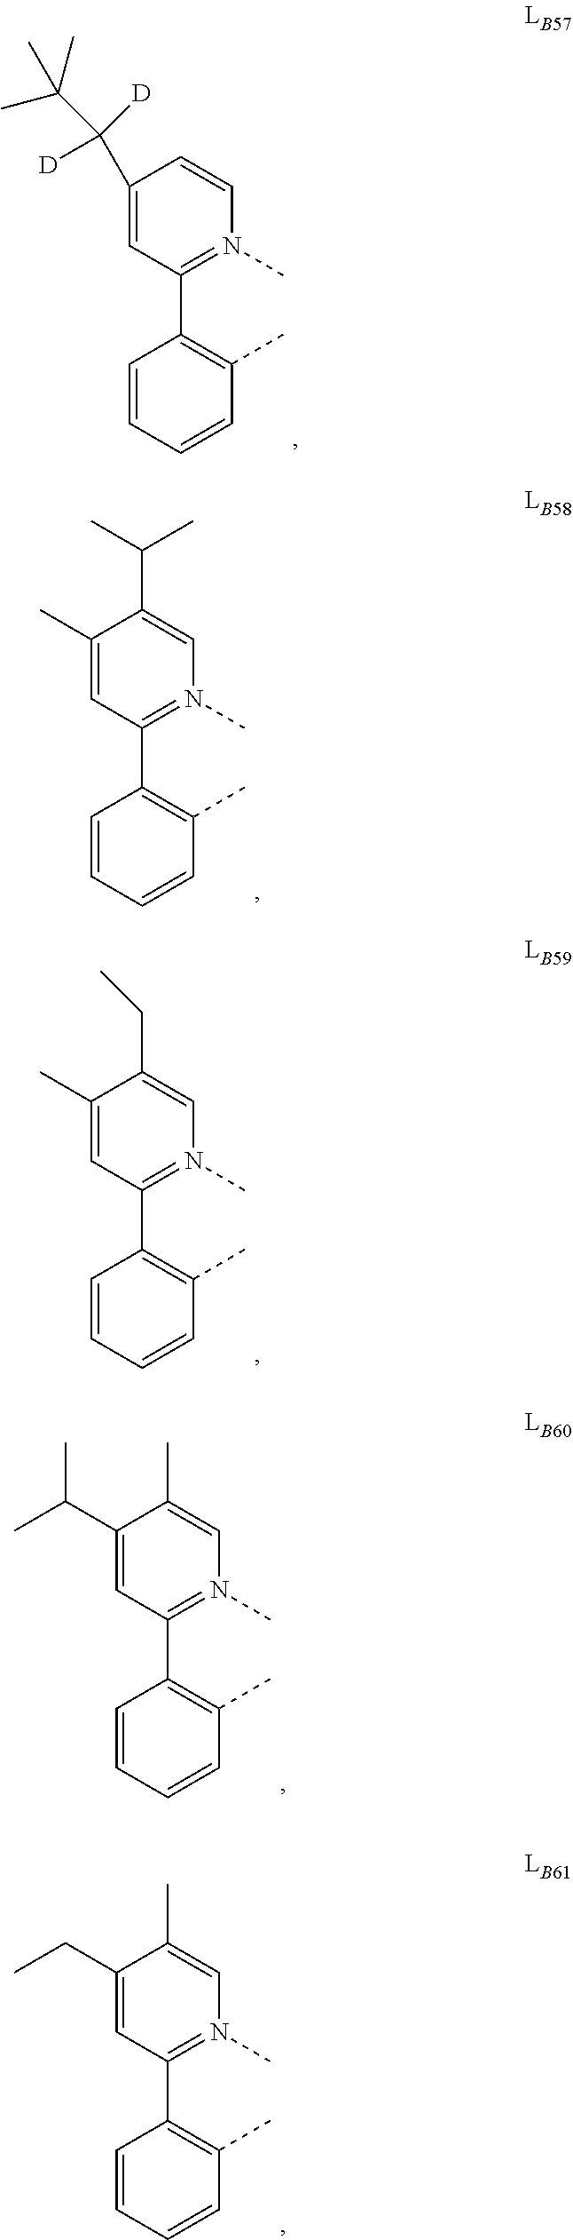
C1(C(C(C)(C)C)([D])[D])=CC(C2=C(C)C=CC=C2)=N(C)C=C1.C1(C)=CC(C2=C(C)C=CC=C2)=N(C)C=C1C(C)C.C1(C)=CC(C2=C(C)C=CC=C2)=N(C)C=C1CC.C1(C(C)C)=CC(C2=C(C)C=CC=C2)=N(C)C=C1C.C1(CC)=CC(C2=C(C)C=CC=C2)=N(C)C=C1C
